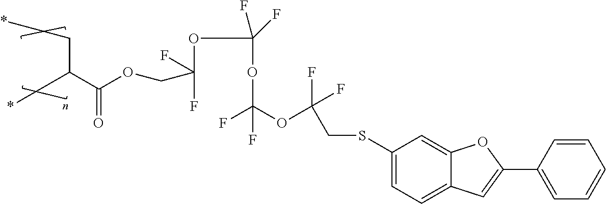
C1(SCC(F)(F)OC(OC(OC(COC(C(C*)*)=O)(F)F)(F)F)(F)F)=CC=C2C(=C1)OC(C1=CC=CC=C1)=C2
